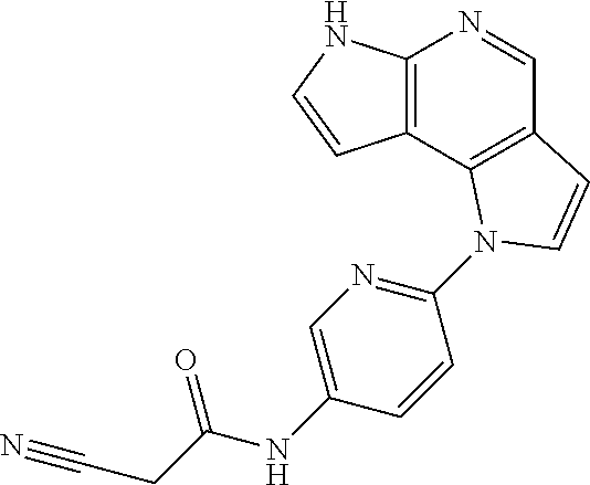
C12=C(NC=C1)N=CC1=C2N(C2=NC=C(NC(=O)CC#N)C=C2)C=C1
